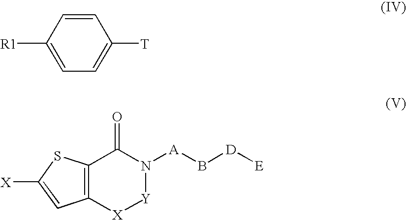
[R1]C1=CC=C([T])C=C1.C12=C(SC([X])=C1)C(=O)N([A]B[D][E])[Y][X]2
